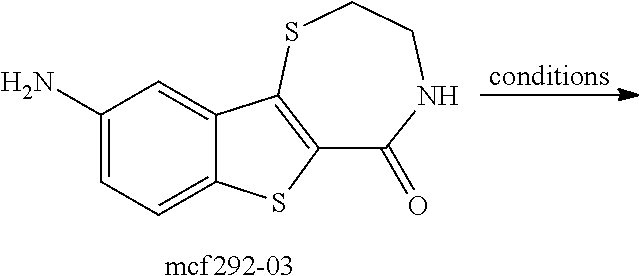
[conditions].C1(=O)NCCSC2=C1SC1=CC=C(N)C=C12.[mcf292-03]
